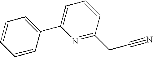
C1=CC(C2=CC=CC(CC#N)=N2)=CC=C1
